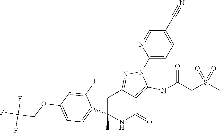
C1(C)(C2=CC=C(OCC(F)(F)F)C=C2F)NC(=O)C2=C(NC(CS(C)(=O)=O)=O)N(C3=CC=C(C#N)C=N3)N=C2C1
